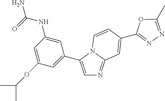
C1=C(OC(C)C)C=C(C2=CN=C3N2C=CC(C2=NN=C(C)O2)=C3)C=C1NC(=O)N
